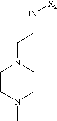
N1(CCN[X2])CCN(C)CC1
